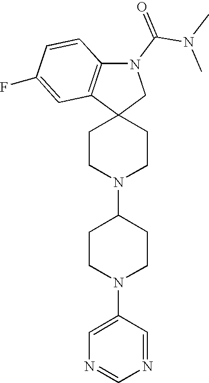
C1CN(C2CCN(C3=CN=CN=C3)CC2)CCC12CN(C(N(C)C)=O)C1=C2C=C(F)C=C1
